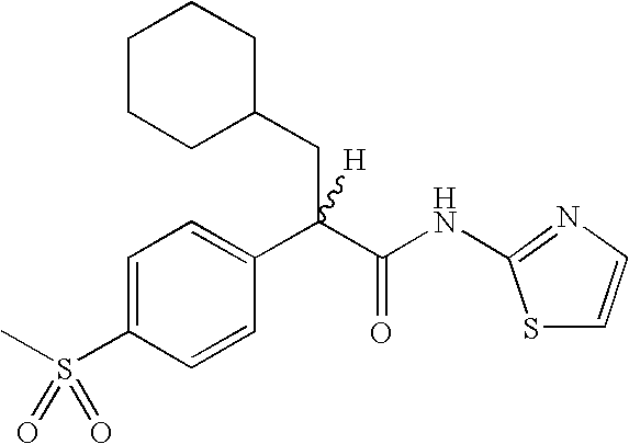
C1=C(S(C)(=O)=O)C=CC(C(C(NC2=NC=CS2)=O)([H])CC2CCCCC2)=C1
